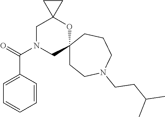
C1=CC(C(=O)N2CC3(OC4(C2)CC4)CCN(CCC(C)C)CCC3)=CC=C1
